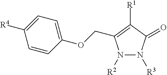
N1([R2])N([R3])C(=O)C([R1])=C1COC1=CC=C([R4])C=C1
